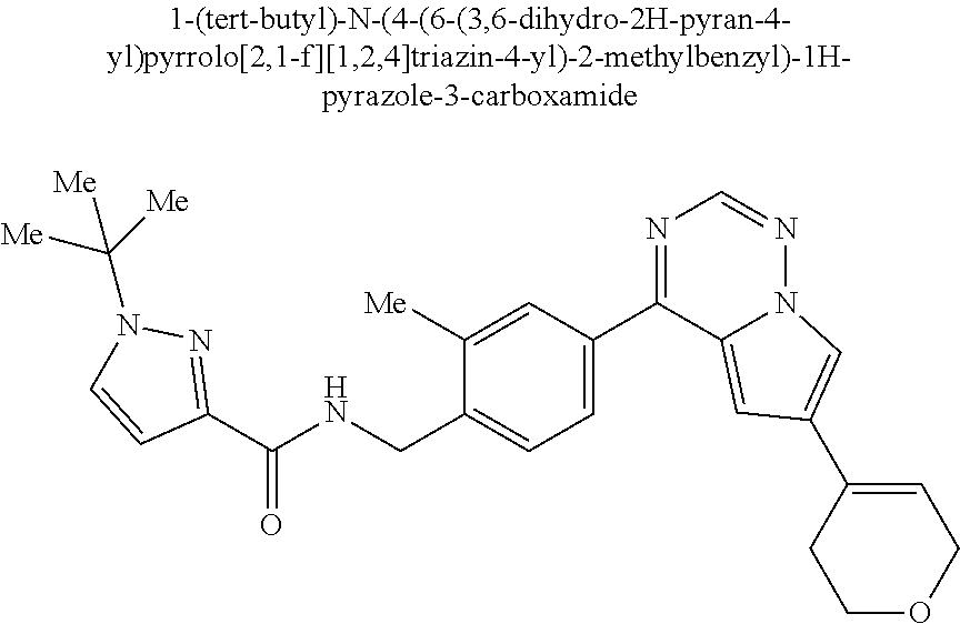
C1(C(NCC2=CC=C(C3=NC=NN4C3=CC(C3=CCOCC3)=C4)C=C2[Me])=O)=NN(C([Me])([Me])[Me])C=C1
